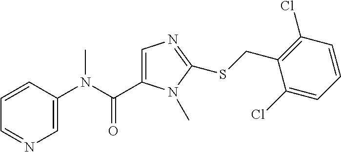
C1=CC(N(C(=O)C2=CN=C(SCC3=C(Cl)C=CC=C3Cl)N2C)C)=CN=C1
